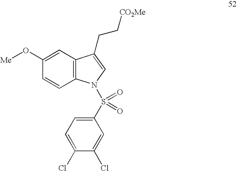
C1=C(O[Me])C=CC2=C1C(CC[CO2Me])=CN2S(=O)(=O)C1=CC=C(Cl)C(Cl)=C1
